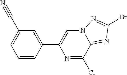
C1=CC(C2=CN3C(=NC(Br)=N3)C(Cl)=N2)=CC(C#N)=C1
